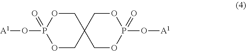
C1OP(O[A1])(=O)OCC12COP(O[A1])(=O)OC2
